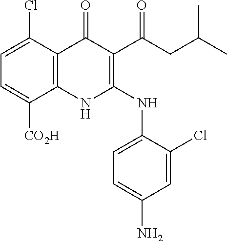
C1=C(Cl)C2=C(C([CO2H])=C1)NC(NC1=CC=C(N)C=C1Cl)=C(C(CC(C)C)=O)C2=O
